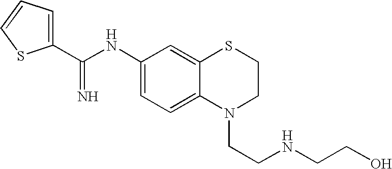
C(NC1=CC=C2C(=C1)SCCN2CCNCCO)(=N)C1=CC=CS1
